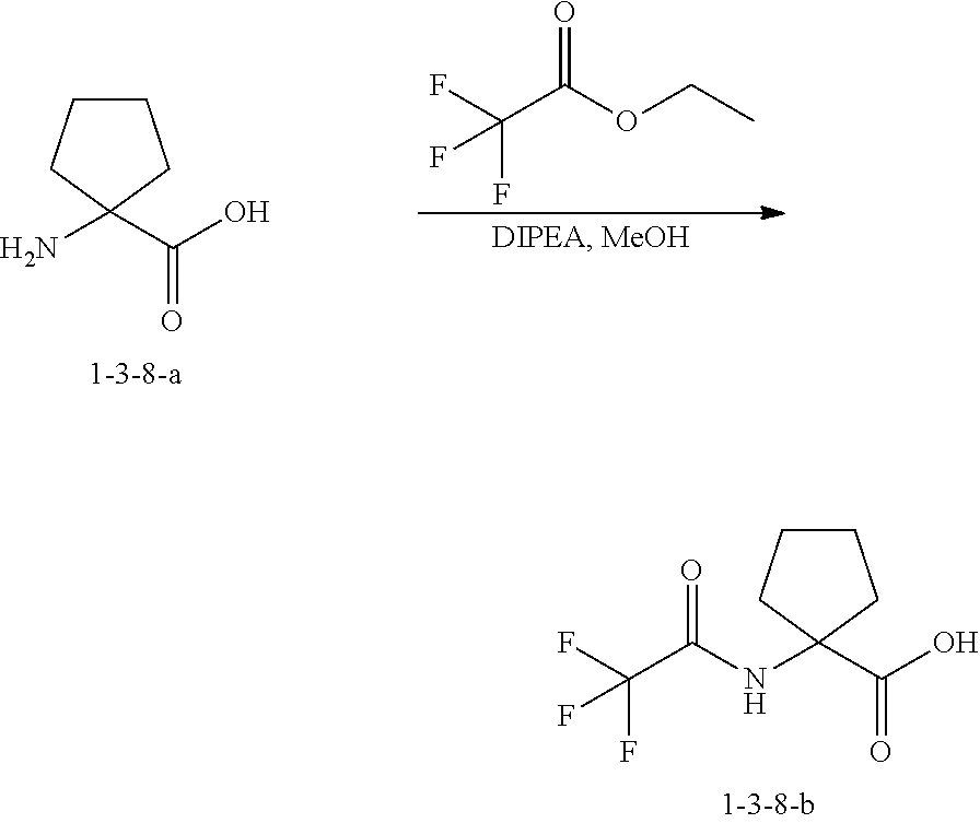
O=C(OCC)C(F)(F)F.C1CCC(N)(C(O)=O)C1.C1CCC(C(O)=O)(NC(=O)C(F)(F)F)C1
